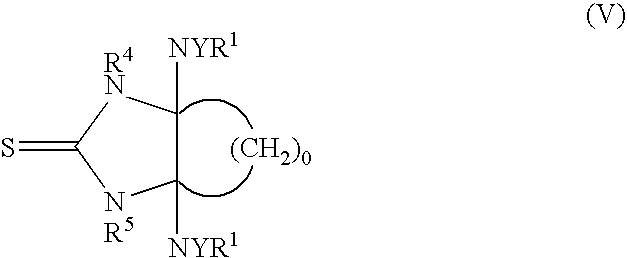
C1([NYR1])C([NYR1])[NR5]C(=S)[R4N]1.[(CH2)0]
